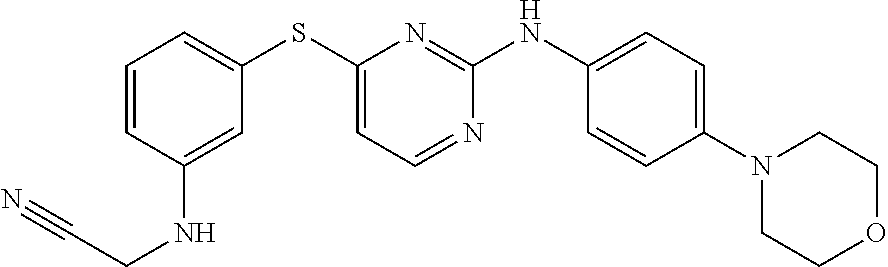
C1=CC(NCC#N)=CC(SC2=CC=NC(NC3=CC=C(N4CCOCC4)C=C3)=N2)=C1
